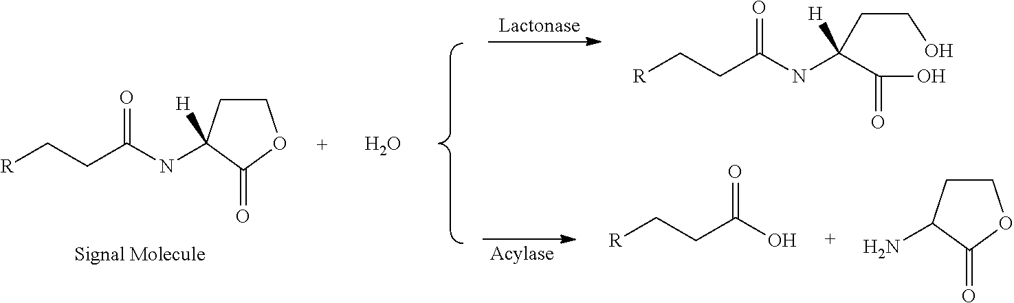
[R]CCC(NC1([H])CCOC1=O)=O.O.[R]CCC(NC([H])(C(O)=O)CCO)=O.[R]CCC(O)=O.NC1CCOC1=O
